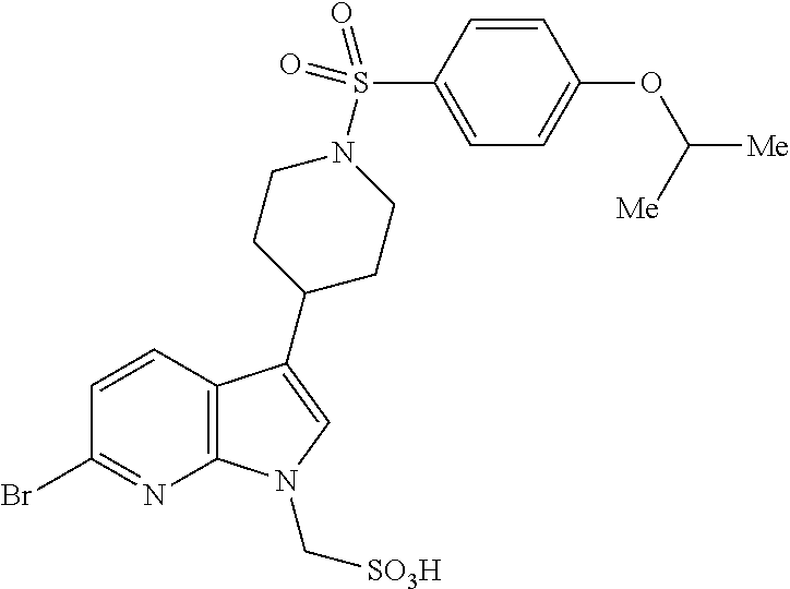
C12=C(C(C3CCN(S(=O)(=O)C4=CC=C(OC([Me])[Me])C=C4)CC3)=CN1C[SO3H])C=CC(Br)=N2
